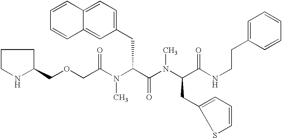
C(C(N(C(C(N(C(C(NCCC1=CC=CC=C1)=O)CC1=CC=CS1)C)=O)CC1=CC=C2C(=C1)C=CC=C2)C)=O)OCC1CCCN1
